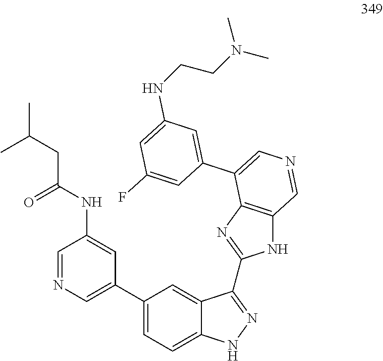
C1=NC=C(C2=CC=C3C(=C2)C(C2=NC4=C(N2)C=NC=C4C2=CC(NCCN(C)C)=CC(F)=C2)=NN3)C=C1NC(CC(C)C)=O
